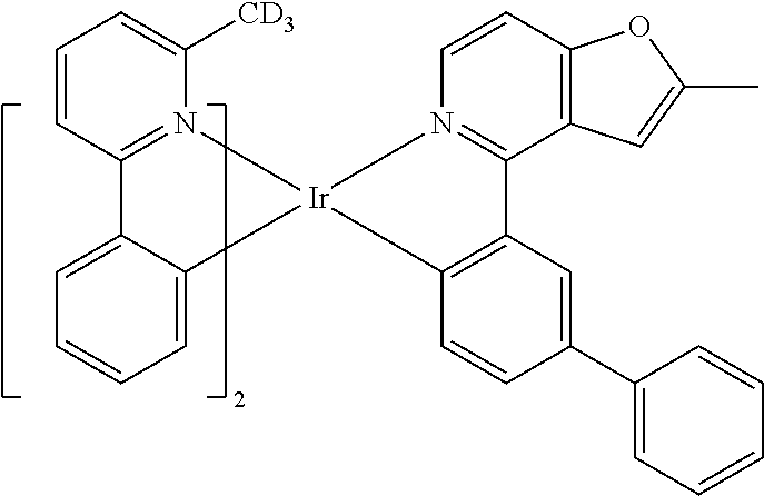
C1=C2C(=CC=C1)C[Ir]1(CN3=C2C=CC=C3[CD3])CN2=C(C3=C(C=C2)OC(C)=C3)C2=C(C=CC(C3=CC=CC=C3)=C2)C1
